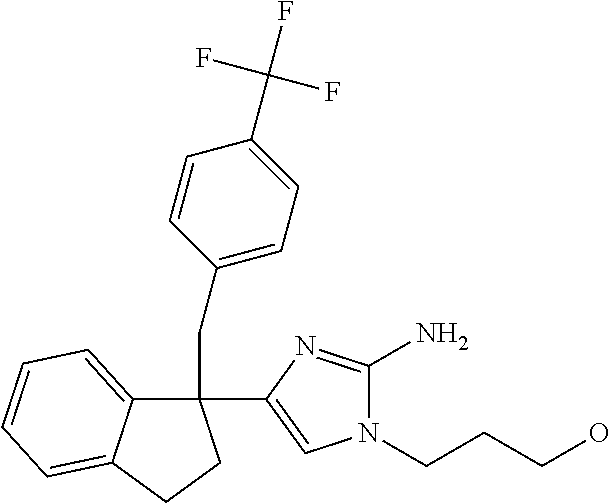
C1(CC2=CC=C(C(F)(F)F)C=C2)(C2=CN(CCCO)C(N)=N2)C2=CC=CC=C2CC1
